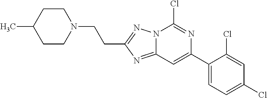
N12C(=NC(CCN3CCC(C)CC3)=N1)C=C(C1=CC=C(Cl)C=C1Cl)N=C2Cl
